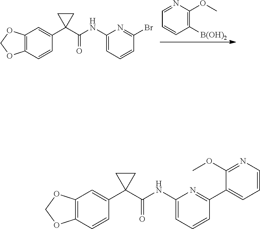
C1=NC(OC)=C([B(OH)2])C=C1.C12=C(C=CC(C3(C(NC4=CC=CC(Br)=N4)=O)CC3)=C1)OCO2.C12=C(C=CC(C3(C(NC4=CC=CC(C5=CC=CN=C5OC)=N4)=O)CC3)=C1)OCO2
